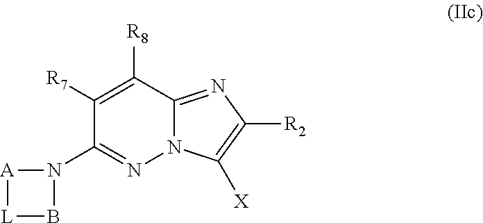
C1([R7])=C([R8])C2=NC([R2])=C([X])N2N=C1N1[A][L]B1
